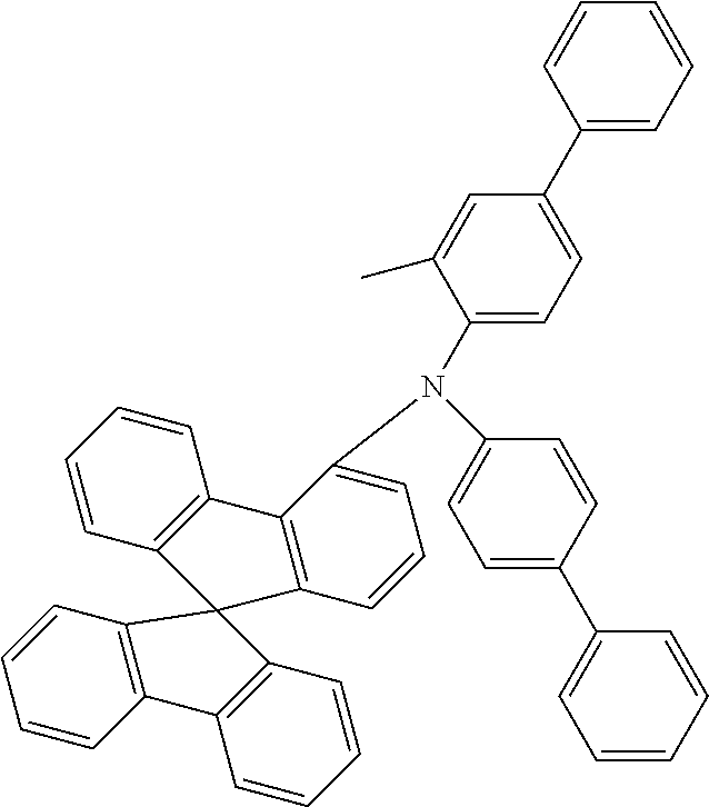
C1(N(C2=CC=CC3=C2C2=C(C=CC=C2)C32C3=C(C=CC=C3)C3=C2C=CC=C3)C2=CC=C(C3=CC=CC=C3)C=C2C)=CC=C(C2=CC=CC=C2)C=C1
